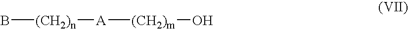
B[(CH2)n][A][(CH2)m]O
